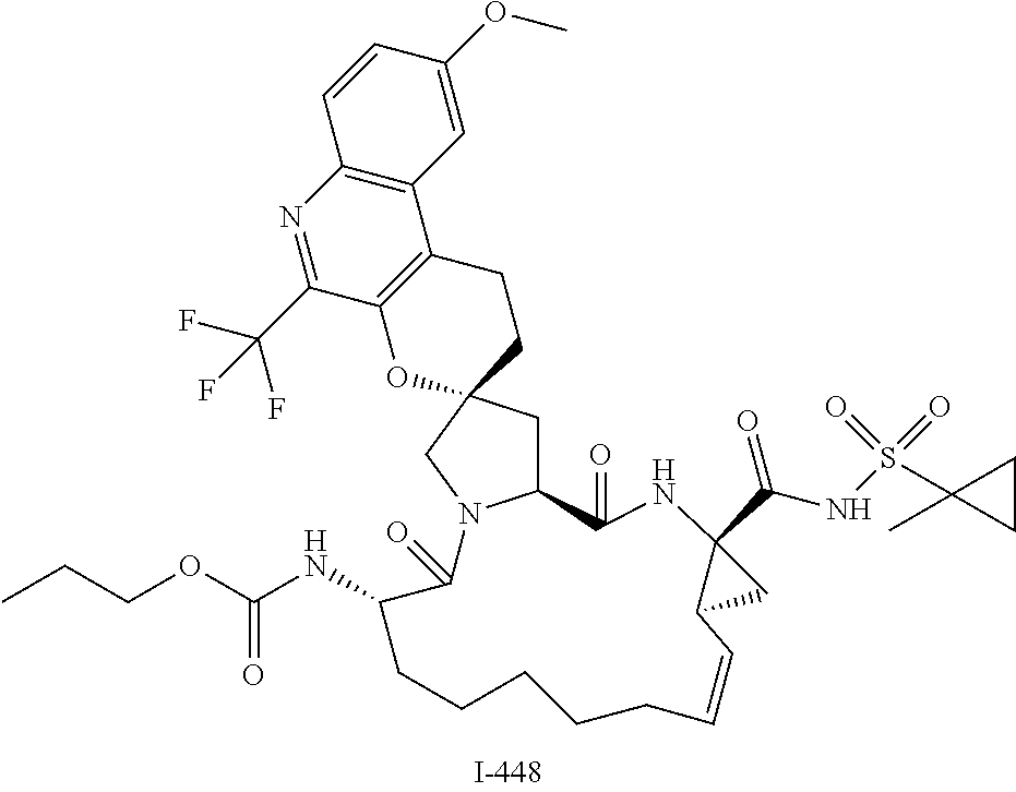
C1(=O)NC2(C(NS(=O)(=O)C3(C)CC3)=O)C(C2)C=CCCCCCC(NC(OCCC)=O)C(=O)N2C1CC1(CCC3=C(O1)C(C(F)(F)F)=NC1=C3C=C(OC)C=C1)C2
